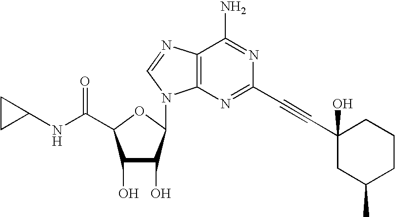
C1(O)C(O)C(N2C3=C(C(N)=NC(C#CC4(O)CC(C)CCC4)=N3)N=C2)OC1C(NC1CC1)=O
